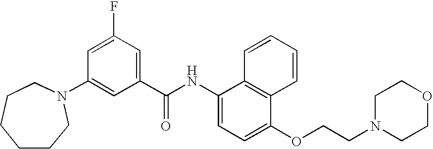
C1(N2CCCCCC2)=CC(C(NC2=CC=C(OCCN3CCOCC3)C3=C2C=CC=C3)=O)=CC(F)=C1
